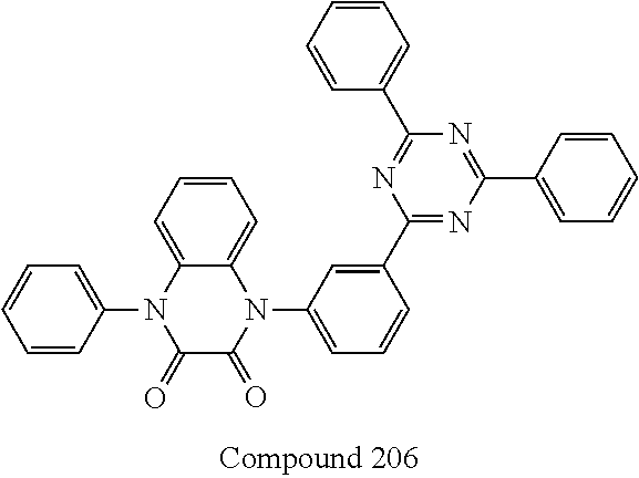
C1=CC=C2C(=C1)N(C1=CC=CC(C3=NC(C4=CC=CC=C4)=NC(C4=CC=CC=C4)=N3)=C1)C(=O)C(=O)N2C1=CC=CC=C1
